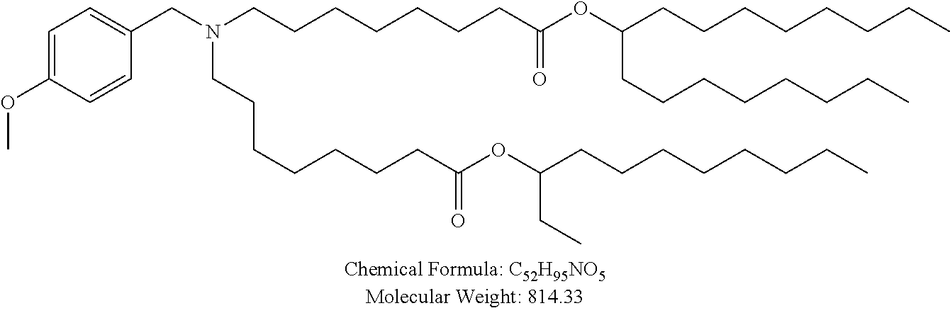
C(C(=O)OC(CC)CCCCCCCC)CCCCCCN(CC1=CC=C(OC)C=C1)CCCCCCCC(OC(CCCCCCCC)CCCCCCCC)=O
